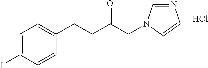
C1=C(I)C=CC(CCC(CN2C=NC=C2)=O)=C1.Cl
